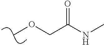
O(C)CC(NC)=O
